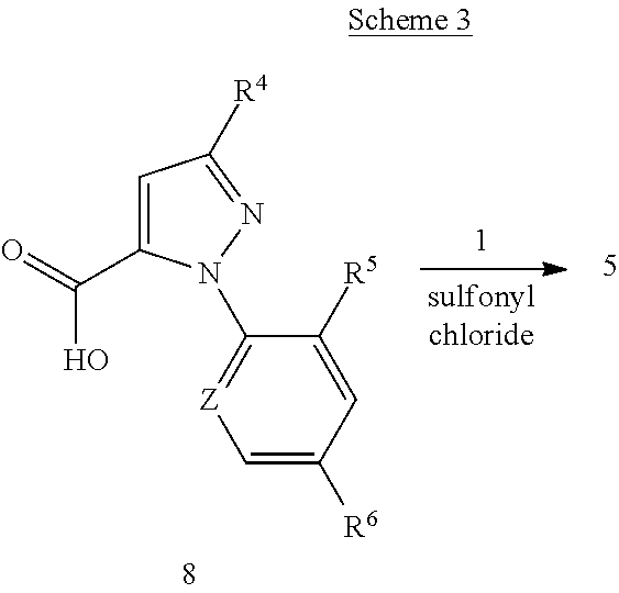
C1=C(C(=O)O)N(C2=[Z]C=C([R6])C=C2[R5])N=C1[R4]
